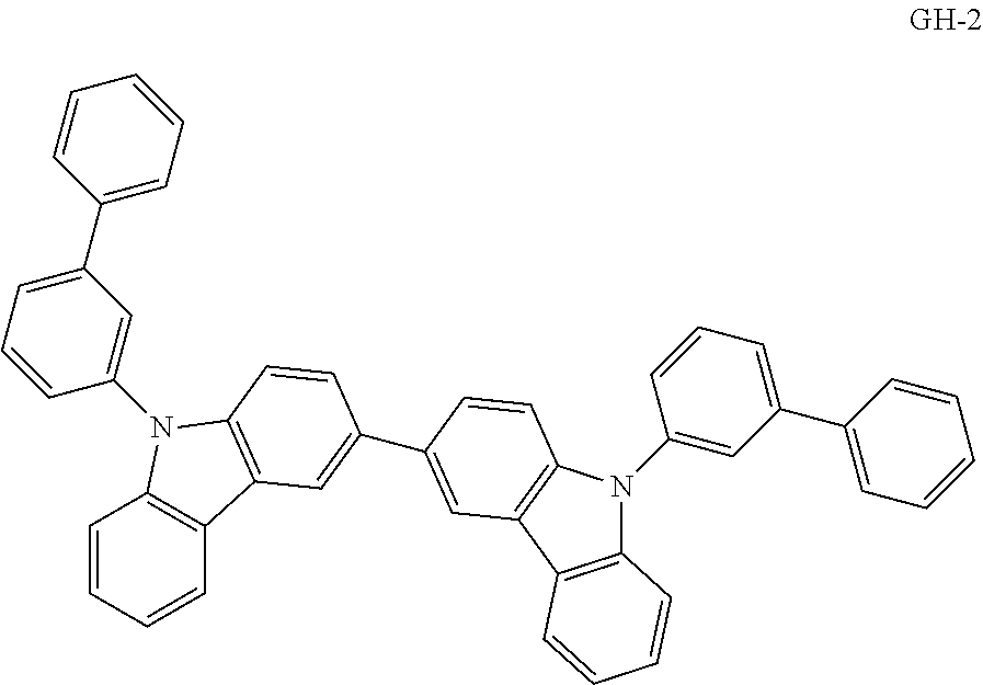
C1=CC=CC2=C1N(C1=CC(C3=CC=CC=C3)=CC=C1)C1=C2C=C(C2=CC3=C(N(C4=CC(C5=CC=CC=C5)=CC=C4)C4=C3C=CC=C4)C=C2)C=C1
